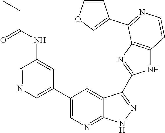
C1=NC=C(C2=CN=C3C(=C2)C(C2=NC4=C(N2)C=CN=C4C2=COC=C2)=NN3)C=C1NC(CC)=O
